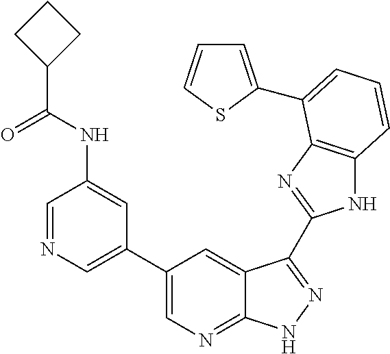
C1(C2=CN=C3C(=C2)C(C2=NC4=C(N2)C=CC=C4C2=CC=CS2)=NN3)=CN=CC(NC(C2CCC2)=O)=C1
